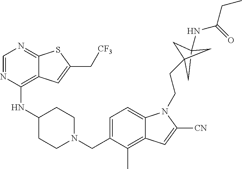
C1=NC(NC2CCN(CC3=CC=C4C(=C3C)C=C([CN])N4CCC34CC(NC(=O)CC)(C3)C4)CC2)=C2C(=N1)SC(C[CF3])=C2
